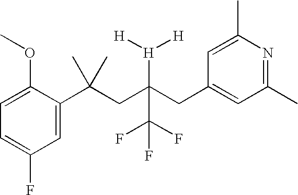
C1=C(C(CC(CC2=CC(C)=NC(C)=C2)([H]([H])[H])C(F)(F)F)(C)C)C(OC)=CC=C1F
